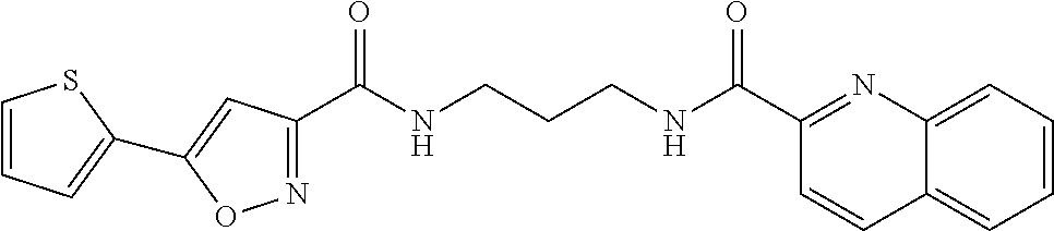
N1=C(C(NCCCNC(C2=NC3=CC=CC=C3C=C2)=O)=O)C=C(C2=CC=CS2)O1
